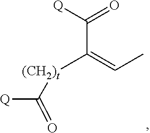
C(C([(CH2)t]C([Q])=O)=CC)([Q])=O
